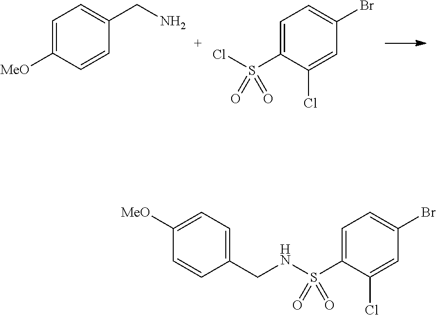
C1=C([MeO])C=CC(CN)=C1.C1=C(S(Cl)(=O)=O)C(Cl)=CC(Br)=C1.C1=C(S(NCC2=CC=C([MeO])C=C2)(=O)=O)C(Cl)=CC(Br)=C1
